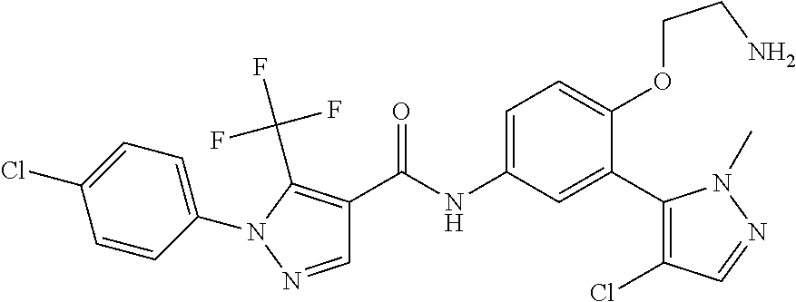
C1=NN(C2=CC=C(Cl)C=C2)C(C(F)(F)F)=C1C(=O)NC1=CC=C(OCCN)C(C2=C(Cl)C=NN2C)=C1
